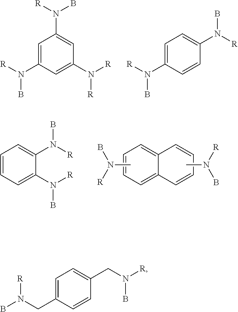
C1=C(N([R])B)C=C(N([R])[R])C=C1N([R])B.C1=C(N([R])B)C=CC(N([R])B)=C1.CN([R])B.C1=C2C(=CC=C1)C=CC=C2.CN([R])B.C1=CC=C(N([R])B)C(N([R])B)=C1.C1=C(CN(B)[R])C=CC(CN([R])B)=C1
